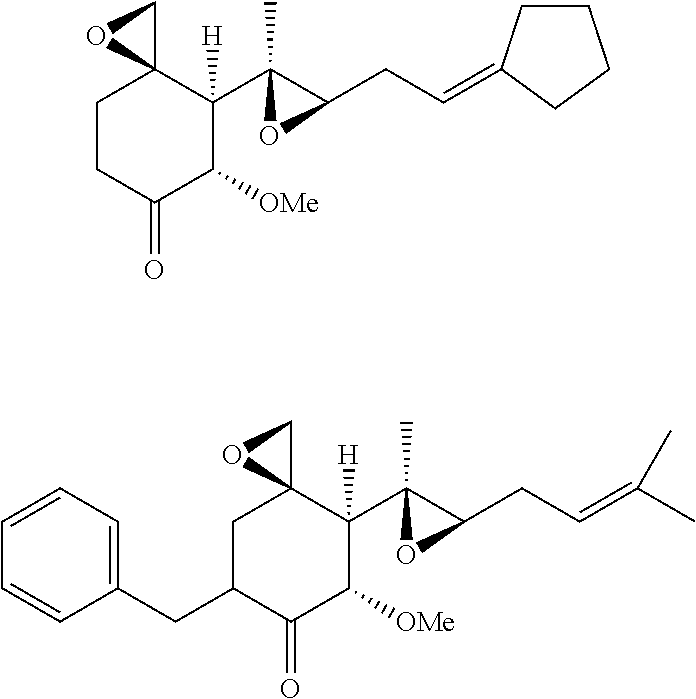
C1C(CC2=CC=CC=C2)C(=O)C([OMe])C(C2(C)C(CC=C(C)C)O2)([H])C12CO2.C1CC(=O)C([OMe])C(C2(C)C(CC=C3CCCC3)O2)([H])C12CO2
